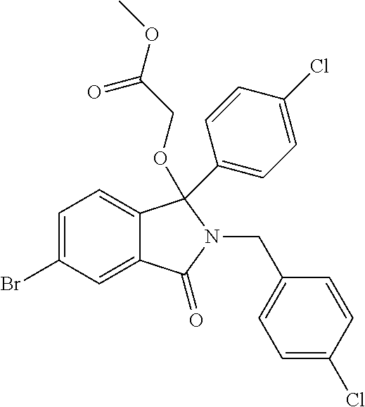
C1=C(Br)C=C2C(=C1)C(C1=CC=C(Cl)C=C1)(OCC(OC)=O)N(CC1=CC=C(Cl)C=C1)C2=O
